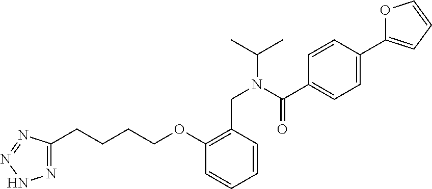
C(N(C(C)C)C(C1=CC=C(C2=CC=CO2)C=C1)=O)C1=C(OCCCCC2=NNN=N2)C=CC=C1
